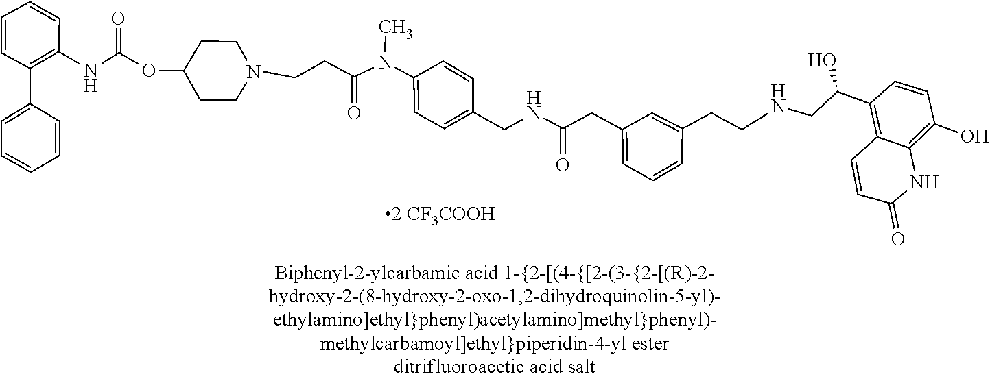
C1(C(CNCCC2=CC(CC(=O)NCC3=CC=C(N(C(CCN4CCC(OC(=O)NC5=C(C6=CC=CC=C6)C=CC=C5)CC4)=O)C)C=C3)=CC=C2)O)=C2C=CC(=O)NC2=C(O)C=C1
